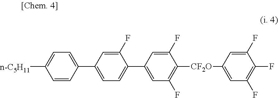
[n-C5H11]C1=CC=C(C2=CC=C(C3=CC(F)=C([CF2O]C4=CC(F)=C(F)C(F)=C4)C(F)=C3)C(F)=C2)C=C1
